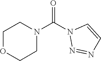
O=C(N1N=NC=C1)N1CCOCC1
